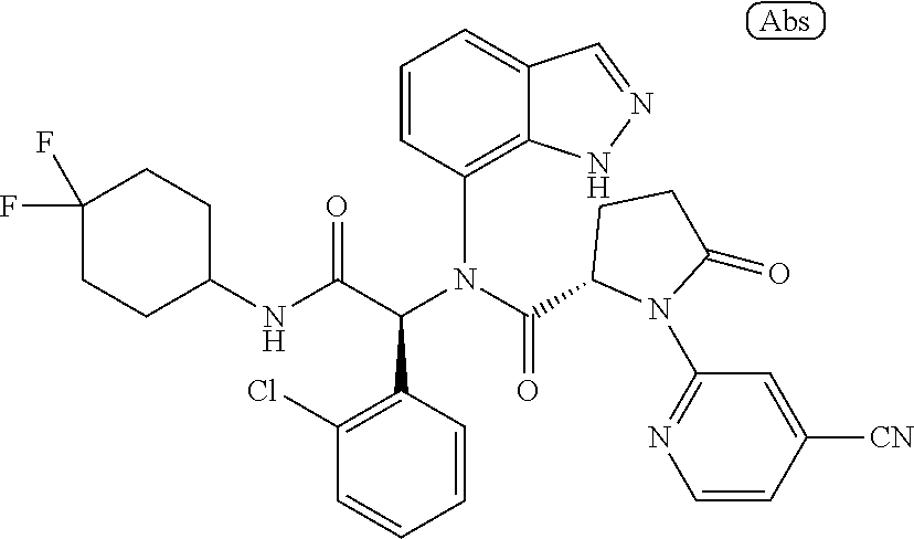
C1=CC(N(C(C2N(C3=NC=CC([CN])=C3)C(=O)CC2)=O)C(C(NC2CCC(F)(F)CC2)=O)C2=C(Cl)C=CC=C2)=C2C(=C1)C=NN2
